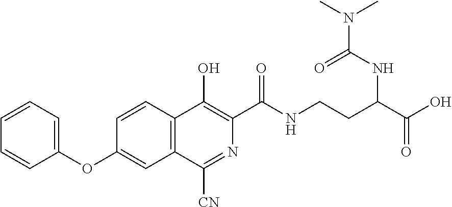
C1=CC=C(OC2=CC3=C(C=C2)C(O)=C(C(NCCC(NC(N(C)C)=O)C(O)=O)=O)N=C3[CN])C=C1
